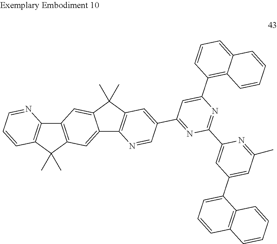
C12=C(C(C)(C)C3=C1N=CC=C3)C=C1C(=C2)C(C)(C)C2=C1N=CC(C1=NC(C3=CC(C4=CC=CC5=C4C=CC=C5)=CC(C)=N3)=NC(C3=C4C(=CC=C3)C=CC=C4)=C1)=C2
